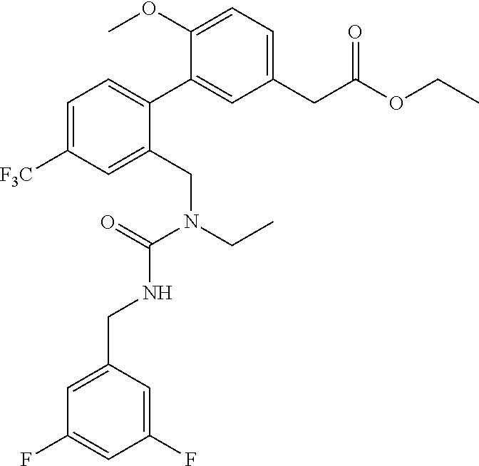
C1(CC(OCC)=O)=CC=C(OC)C(C2=CC=C([F3C])C=C2CN(CC)C(=O)NCC2=CC(F)=CC(F)=C2)=C1
